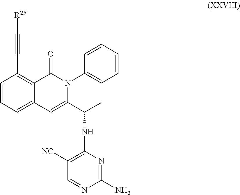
C1=CC=C2C(=C1C#C[R25])C(=O)N(C1=CC=CC=C1)C(C(C)NC1=C([NC])C=NC(N)=N1)=C2
